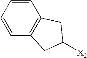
C1=CC2=C(C=C1)CC([X2])C2
